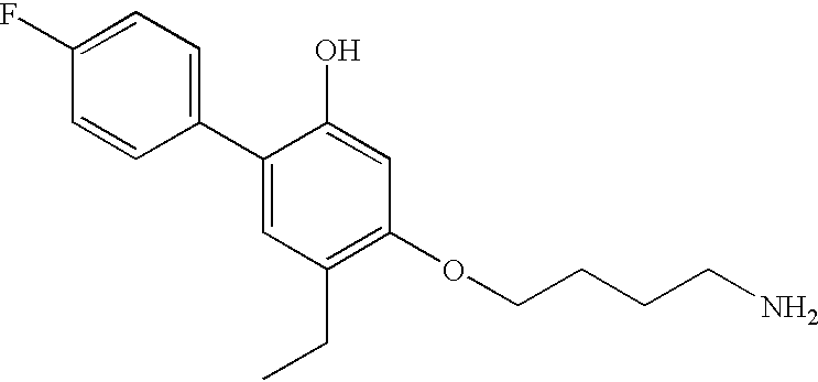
C1=CC(C2=CC(CC)=C(OCCCCN)C=C2O)=CC=C1F
